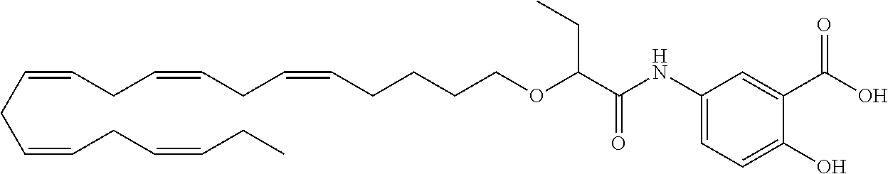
C(=CCC=CCC=CCC)CC=CCC=CCCCCOC(C(NC1=CC=C(O)C(C(O)=O)=C1)=O)CC
